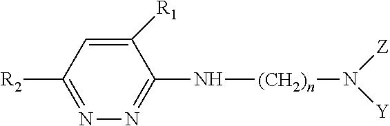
C1([R1])=CC([R2])=NN=C1N[(CH2)n]N([Z])[Y]
